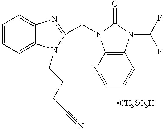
C1=CC=C2C(=C1)N=C(CN1C3=C(C=CC=N3)N(C(F)F)C1=O)N2CCCC#N
